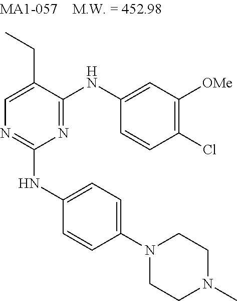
C1=C(CC)C(NC2=CC([OMe])=C(Cl)C=C2)=NC(NC2=CC=C(N3CCN(C)CC3)C=C2)=N1
